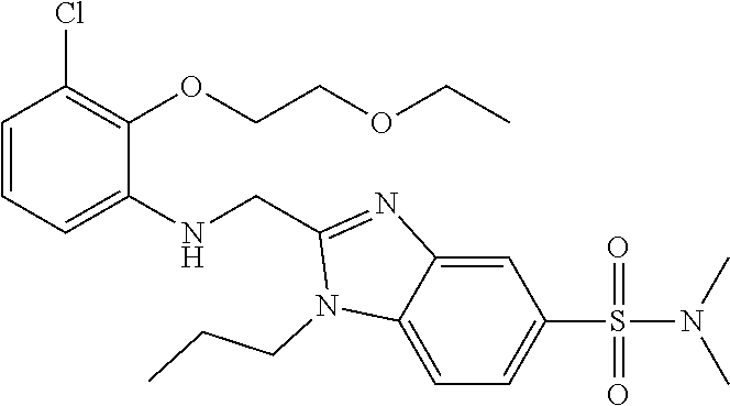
C1=CC=C(NCC2=NC3=CC(S(N(C)C)(=O)=O)=CC=C3N2CCC)C(OCCOCC)=C1Cl
